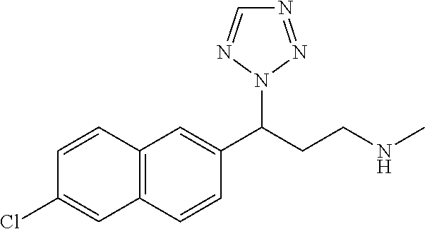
C1(C(CCNC)N2N=NC=N2)=CC2=C(C=C1)C=C(Cl)C=C2
